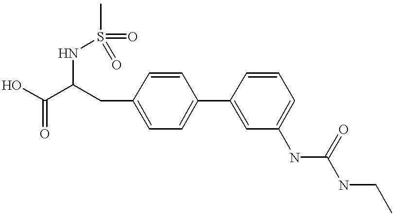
OC(C(CC1=CC=C(C2=CC(NC(=O)NCC)=CC=C2)C=C1)NS(=O)(=O)C)=O
